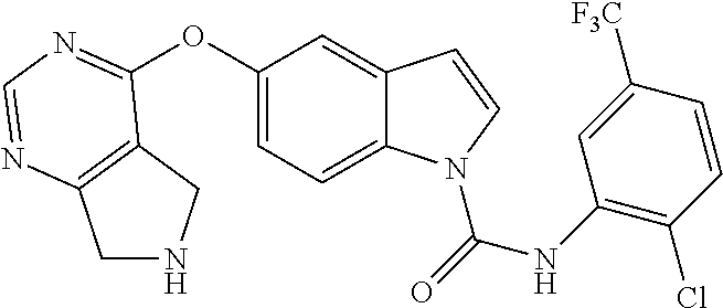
C12=C(N=CN=C1OC1=CC=C3C(=C1)C=CN3C(=O)NC1=C(Cl)C=CC([F3C])=C1)CNC2
